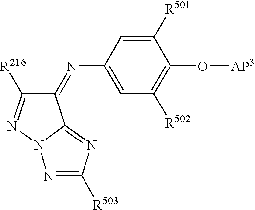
C1(=NC2=CC([R502])=C(O[AP3])C([R501])=C2)C([R216])=NN2C1=NC([R503])=N2
